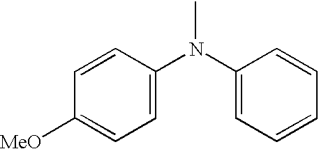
C1=C(N(C2=CC=CC=C2)C)C=CC([MeO])=C1
